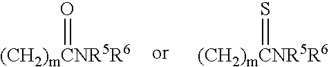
S=[(CH2)mCNR5R6].O=[(CH2)mCNR5R6]
